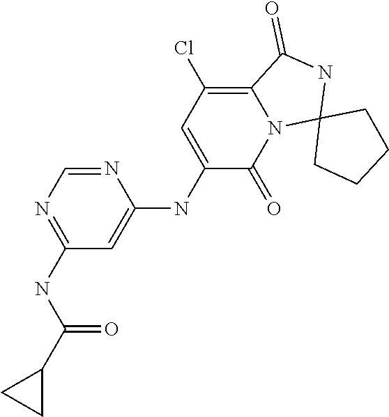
N1=CN=C(NC(C2CC2)=O)C=C1NC1=CC(Cl)=C2N(C1=O)C1(NC2=O)CCCC1
